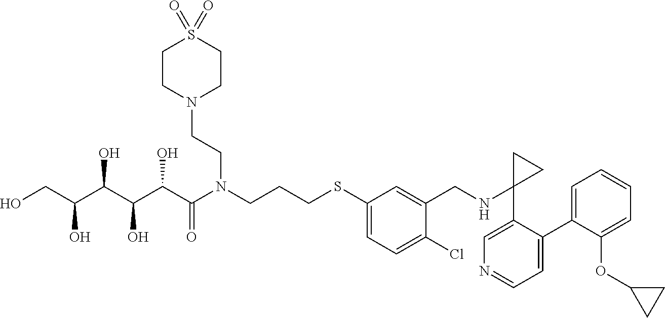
C1(SCCCN(C(C(C(C(C(CO)O)O)O)O)=O)CCN2CCS(=O)(=O)CC2)=CC=C(Cl)C(CNC2(C3=CN=CC=C3C3=CC=CC=C3OC3CC3)CC2)=C1
